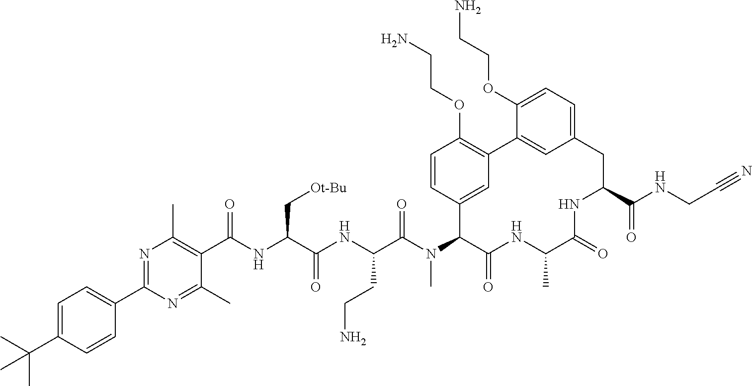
C(C(NC(C(N(C1C(=O)NC(C)C(=O)NC(C(NCC#N)=O)CC2=CC=C(OCCN)C(=C2)C2=C(OCCN)C=CC1=C2)C)=O)CCN)=O)(NC(C1=C(C)N=C(C2=CC=C(C(C)(C)C)C=C2)N=C1C)=O)C[Ot-Bu]
